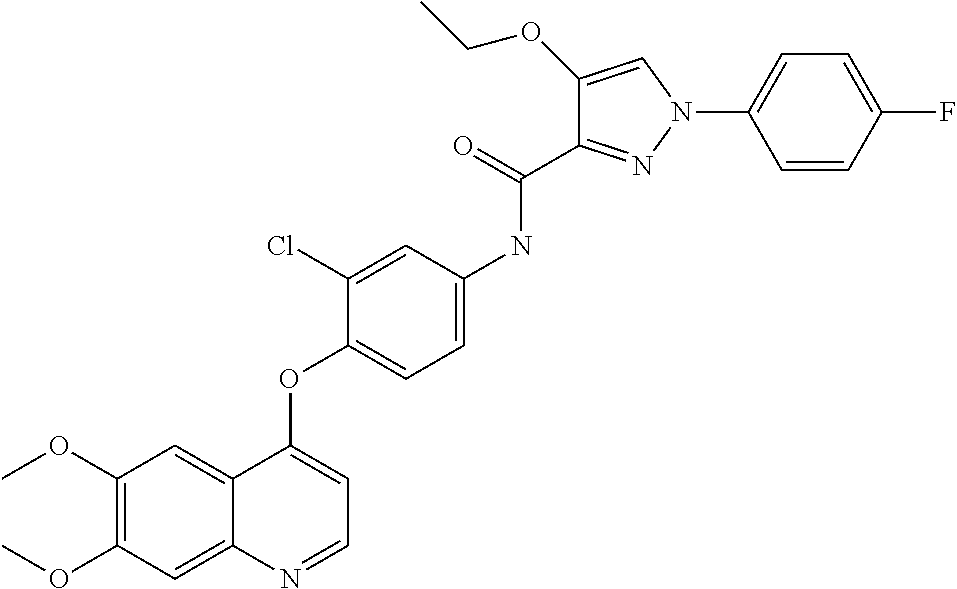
C1(OC)=C(OC)C=C2C(=C1)C(OC1=CC=C(NC(C3=NN(C4=CC=C(F)C=C4)C=C3OCC)=O)C=C1Cl)=CC=N2
